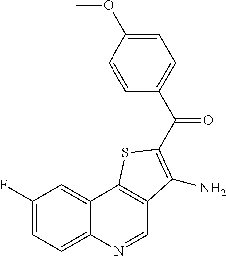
C1(F)=CC=C2C(=C1)C1=C(C=N2)C(N)=C(C(C2=CC=C(OC)C=C2)=O)S1
